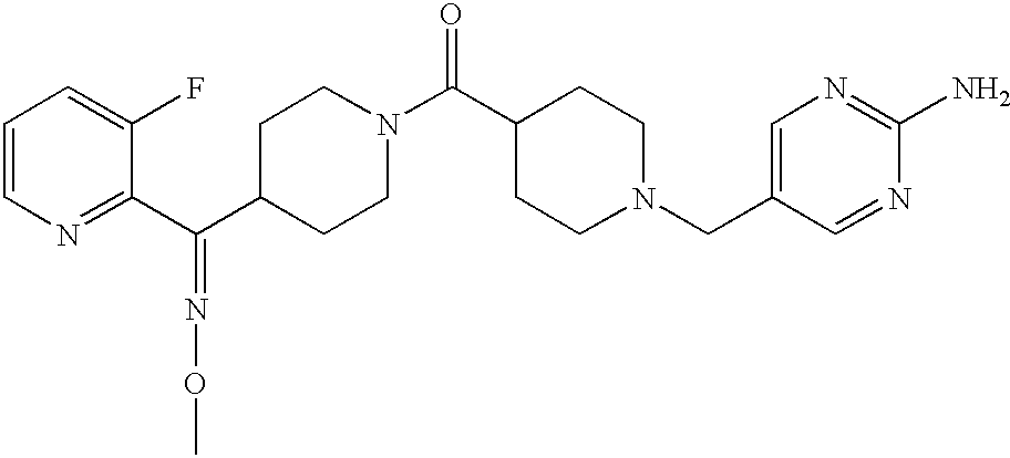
C1=CN=C(C(C2CCN(C(=O)C3CCN(CC4=CN=C(N)N=C4)CC3)CC2)=NOC)C(F)=C1
